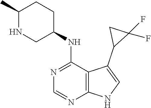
C1(C)NCC(NC2=NC=NC3=C2C(C2C(F)(F)C2)=CN3)CC1
